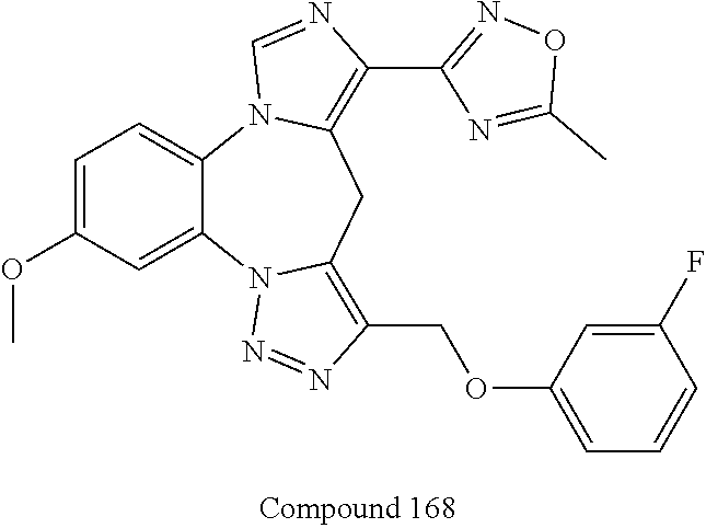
C1=C(OC)C=C2C(=C1)N1C(=C(C3=NOC(C)=N3)N=C1)CC1=C(COC3=CC=CC(F)=C3)N=NN21
